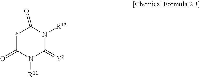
*1C(=O)N([R11])C(=[Y2])N([R12])C1=O
